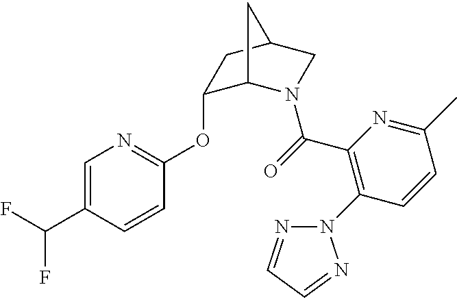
C1=C(C(F)F)C=CC(OC2C3N(C(=O)C4=C(N5N=CC=N5)C=CC(C)=N4)CC(C2)C3)=N1
